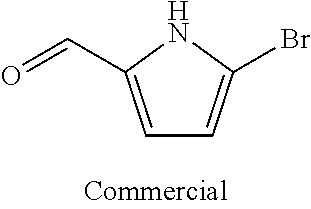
C1=C(C=O)NC(Br)=C1
